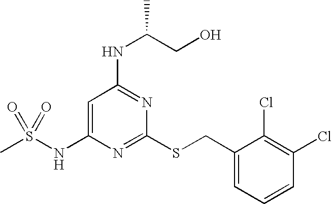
C1=C(NS(C)(=O)=O)N=C(SCC2=CC=CC(Cl)=C2Cl)N=C1NC(CO)C
